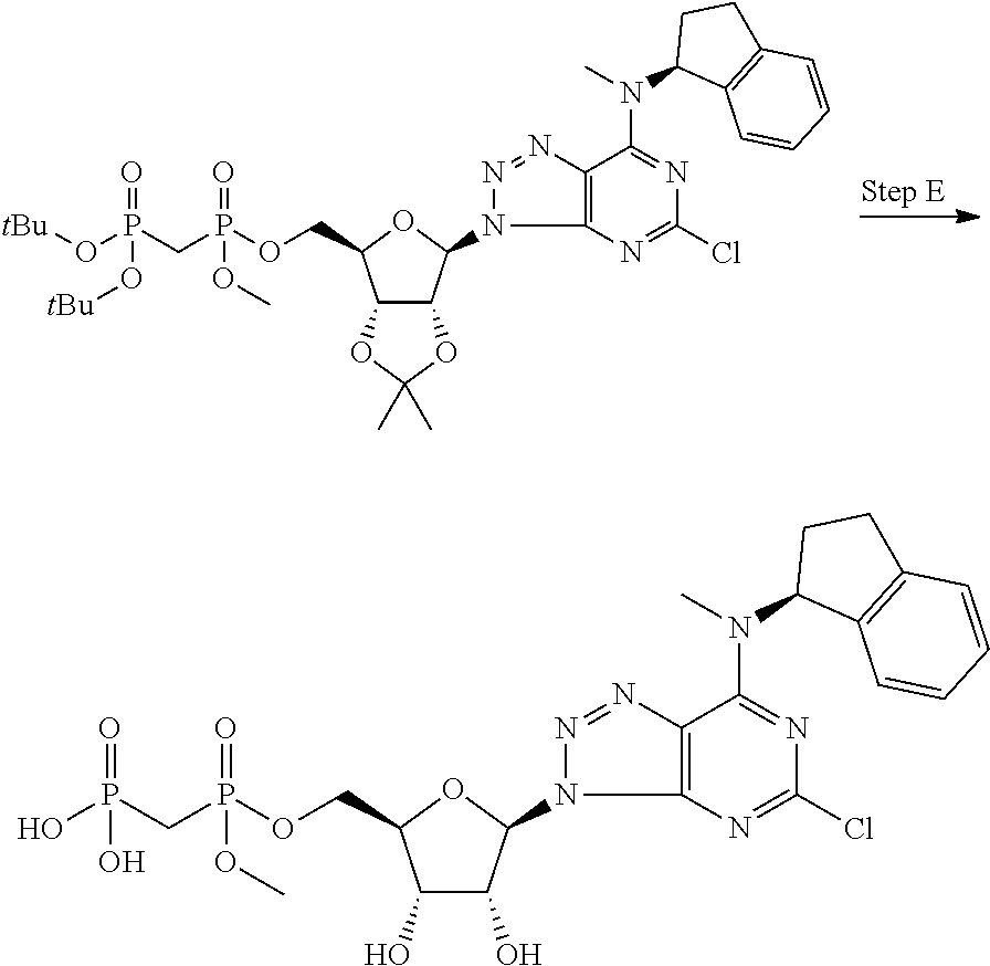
C12C(C(N3C4=C(N=N3)C(N(C)C3C5=C(CC3)C=CC=C5)=NC(Cl)=N4)OC1COP(CP(O[tBu])(=O)O[tBu])(=O)OC)OC(C)(C)O2.C1(O)C(O)C(N2C3=C(N=N2)C(N(C)C2C4=C(CC2)C=CC=C4)=NC(Cl)=N3)OC1COP(CP(O)(=O)O)(=O)OC
